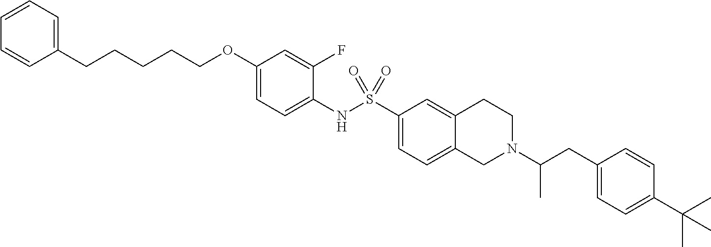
C1(OCCCCCC2=CC=CC=C2)=CC=C(NS(C2=CC=C3C(=C2)CCN(C(CC2=CC=C(C(C)(C)C)C=C2)C)C3)(=O)=O)C(F)=C1
